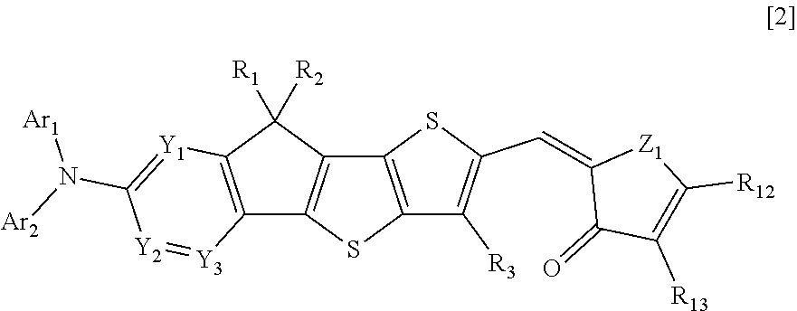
C12=C(SC3=C1SC(C=C1C(=O)C([R13])=C([R12])[Z1]1)=C3[R3])C1=C(C2([R2])[R1])[Y1]=C(N([Ar2])[Ar1])[Y2]=[Y3]1
